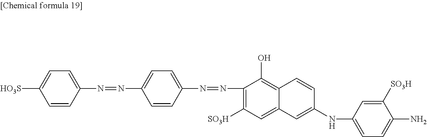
C1=C([HO3S])C=CC(N=NC2=CC=C(N=NC3=C([SO3H])C=C4C(=C3O)C=CC(NC3=CC=C(N)C([SO3H])=C3)=C4)C=C2)=C1
